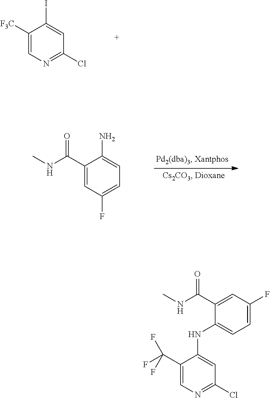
C1([F3C])=CN=C(Cl)C=C1I.C1(C(NC)=O)=CC(F)=CC=C1N.C1(C(NC)=O)=CC(F)=CC=C1NC1=CC(Cl)=NC=C1C(F)(F)F
